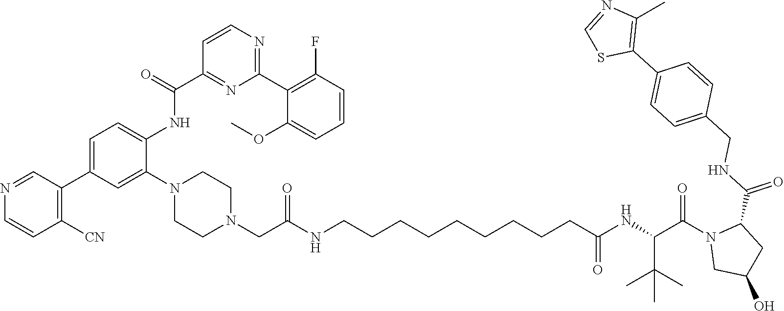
C(C(NC(=O)CCCCCCCCCNC(CN1CCN(C2=CC(C3=C([CN])C=CN=C3)=CC=C2NC(C2=NC(C3=C(F)C=CC=C3OC)=NC=C2)=O)CC1)=O)C(C)(C)C)(N1CC(O)CC1C(NCC1=CC=C(C2=C(C)N=CS2)C=C1)=O)=O
